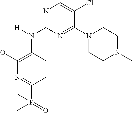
N1=C(N(C2=C(OC)N=C(P(=O)(C)C)C=C2)[H])N=C(N2CCN(C)CC2)C(Cl)=C1
